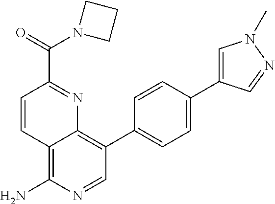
C12=C(N)N=CC(C3=CC=C(C4=CN(C)N=C4)C=C3)=C1N=C(C(=O)N1CCC1)C=C2
